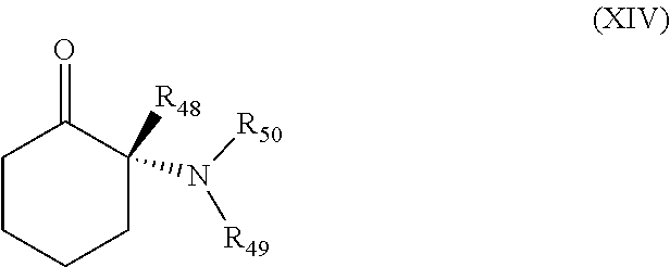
N([R50])([R49])C1([R48])C(=O)CCCC1
